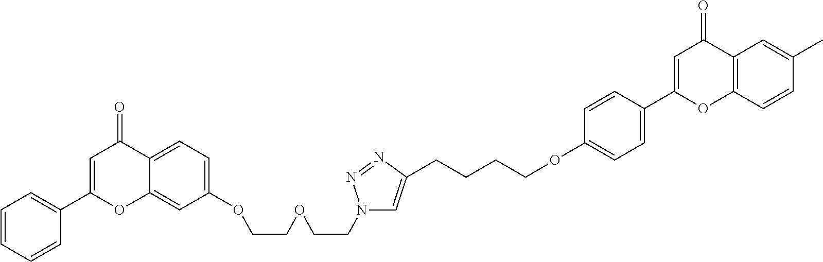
C12=CC=C(OCCOCCN3C=C(CCCCOC4=CC=C(C5=CC(=O)C6=C(O5)C=CC(C)=C6)C=C4)N=N3)C=C1OC(C1=CC=CC=C1)=CC2=O
